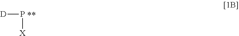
[D]P[X]
